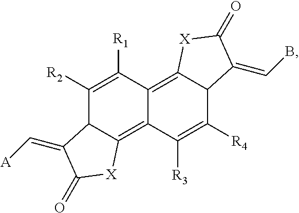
C1([R2])=C([R1])C2=C3C(C([R4])=C([R3])C2=C2C1C(=C[A])C(=O)[X]2)C(=CB)C(=O)[X]3
